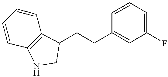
C1=CC=C(F)C=C1CCC1C2=C(C=CC=C2)NC1
